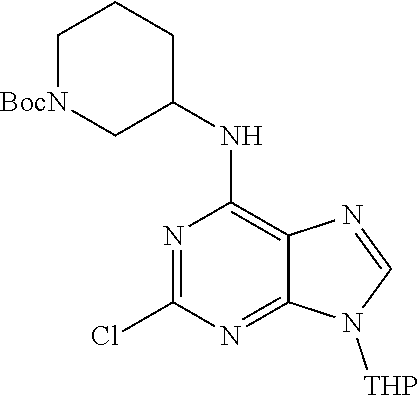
N1=C(Cl)N=C2C(=C1NC1CCC[BocN]C1)N=CN2[THP]
